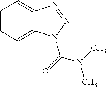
C1=CC=C2C(=C1)N=NN2C(=O)N(C)C
